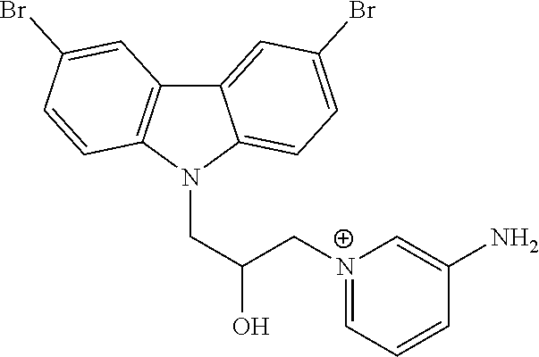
N1(CC(C[N+]2=CC=CC(N)=C2)O)C2=CC=C(Br)C=C2C2=C1C=CC(Br)=C2
